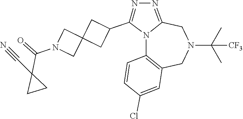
N12C3=C(CN(C(C)(C)[CF3])CC1=NN=C2C1CC2(C1)CN(C(=O)C1(C#N)CC1)C2)C=C(Cl)C=C3
